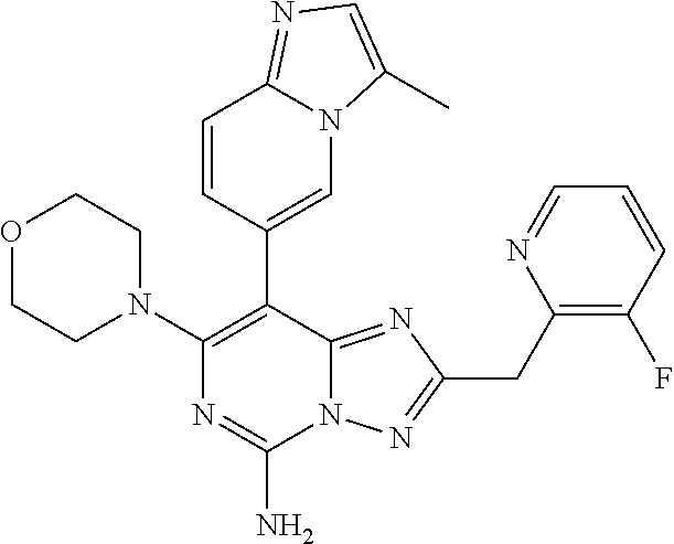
N12C(=NC(CC3=C(F)C=CC=N3)=N1)C(C1=CN3C(=NC=C3C)C=C1)=C(N1CCOCC1)N=C2N
